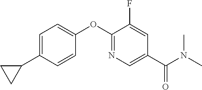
C1=C(C2CC2)C=CC(OC2=NC=C(C(N(C)C)=O)C=C2F)=C1
